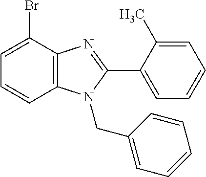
C1=C(Br)C2=C(C=C1)N(CC1=CC=CC=C1)C(C1=CC=CC=C1C)=N2
